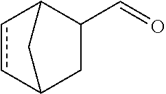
C1C2ccC(C1C=O)C2
